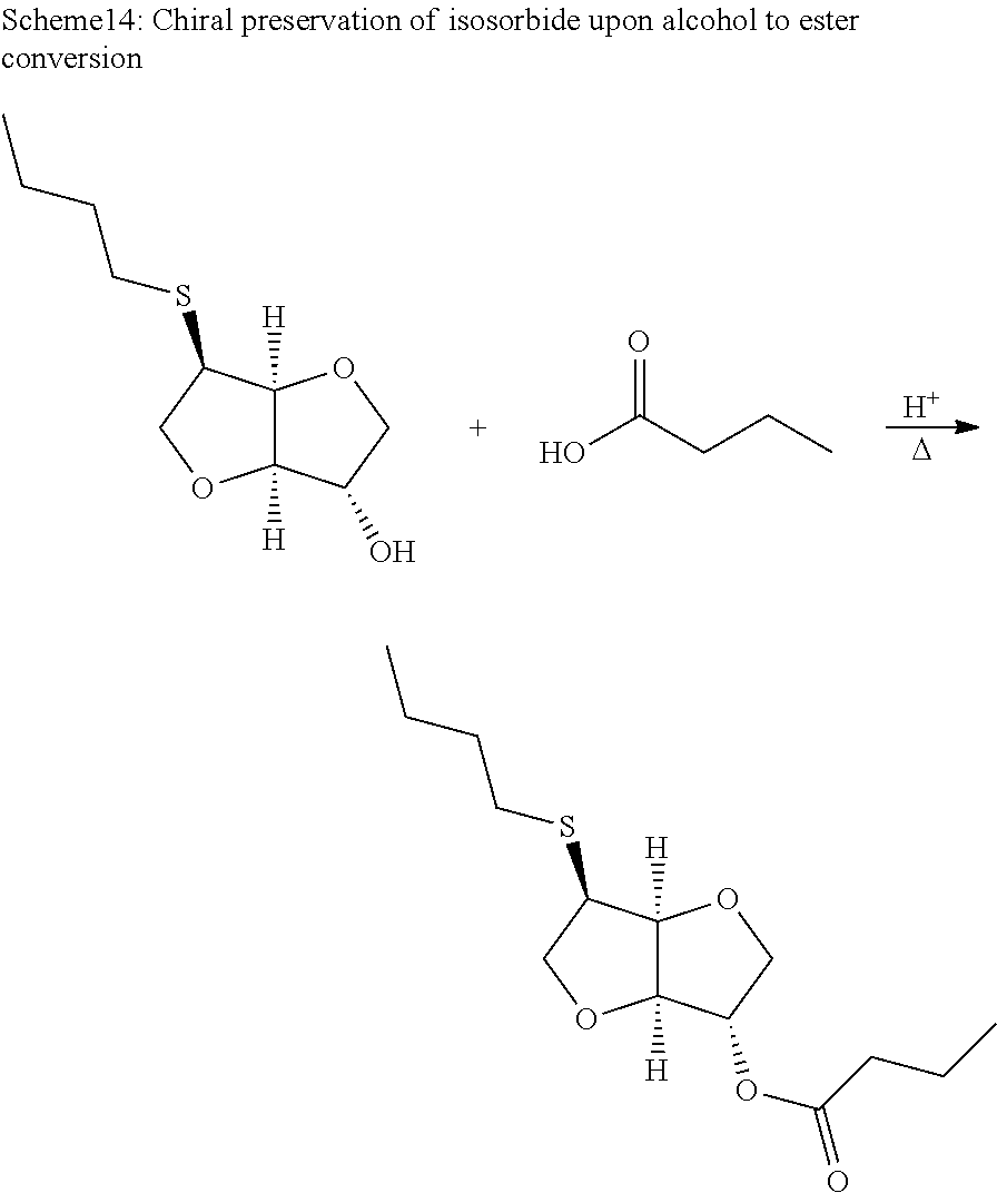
C12([H])C([H])(C(SCCCC)CO1)OCC2OC(=O)CCC.C12([H])C([H])(C(SCCCC)CO1)OCC2O.[H].[D].O=C(CCC)O
